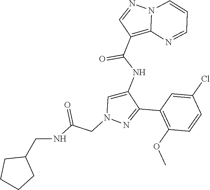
C1(C2=NN(CC(NCC3CCCC3)=O)C=C2NC(C2=C3N(N=C2)C=CC=N3)=O)=C(OC)C=CC(Cl)=C1
